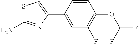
C1=C(C2=CSC(N)=N2)C=CC(OC(F)F)=C1F
